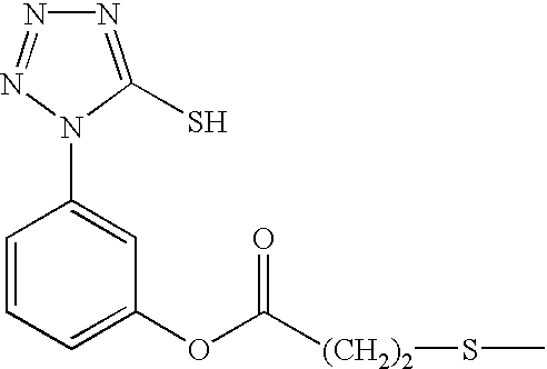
N1=C(S)N(C2=CC(OC([(CH2)2]SC)=O)=CC=C2)N=N1
